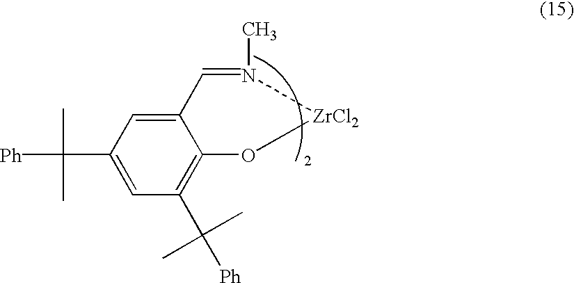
C12=CC(C(C)([Ph])C)=CC(C([Ph])(C)C)=C1O[ZrCl2]N(C)=C2
